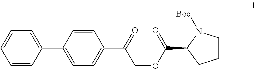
C1=CC(C2=CC=C(C(COC(=O)C3N([Boc])CCC3)=O)C=C2)=CC=C1
